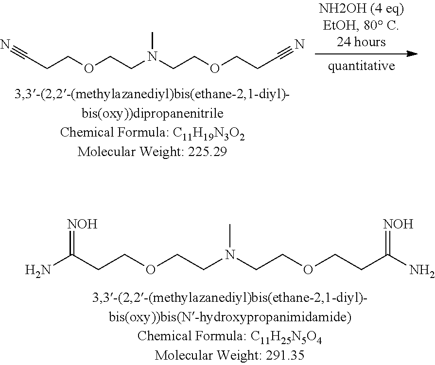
C(CCOCCN(CCOCCC(N)=[NOH])C)(N)=[NOH].N#CCCOCCN(CCOCCC#N)C
